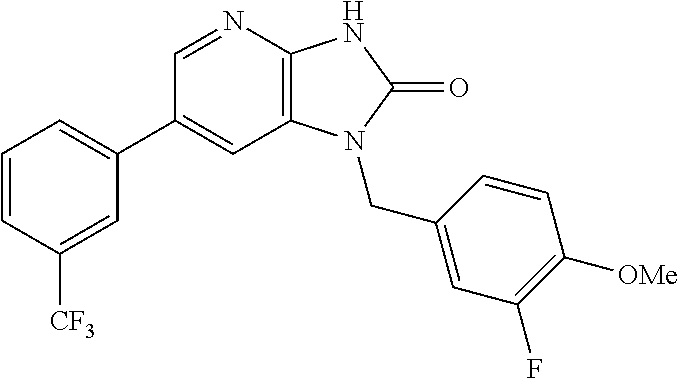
C1(C2=CC=CC([CF3])=C2)=CC2=C(N=C1)NC(=O)N2CC1=CC(F)=C([OMe])C=C1
